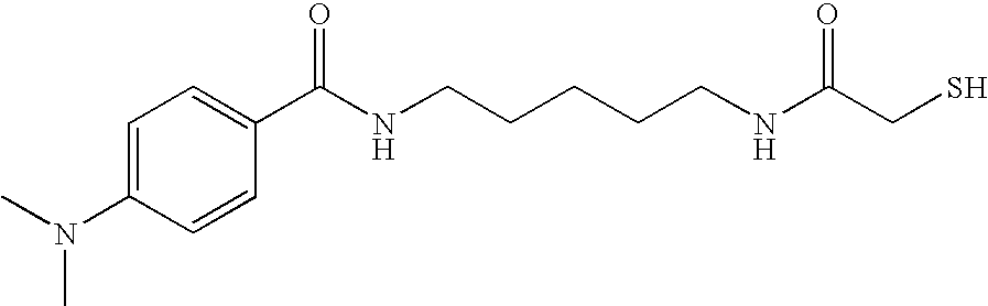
CN(C1=CC=C(C(NCCCCCNC(CS)=O)=O)C=C1)C
